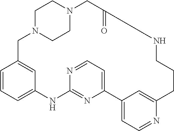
C12=CC=CC(=C1)CN1CCN(CC1)CC(=O)NCCCC1=CC(=CC=N1)C1=CC=NC(=N1)N2
